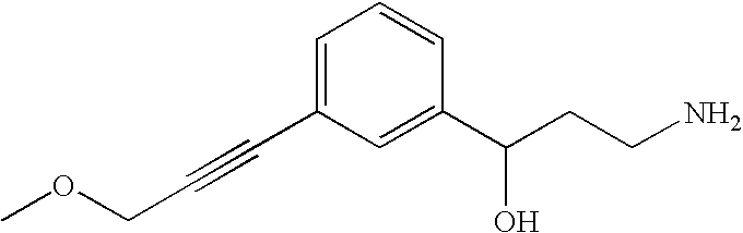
O(CC#CC1=CC=CC(C(CCN)O)=C1)C
